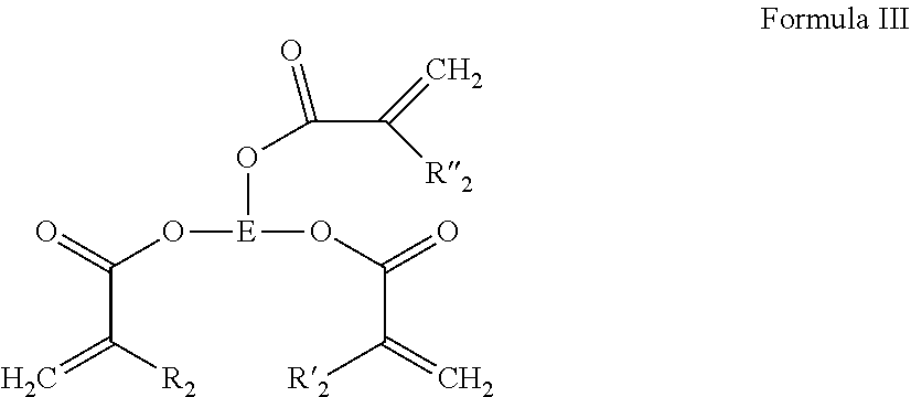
C(C([R2])=C)(=O)O[E](OC(=O)C([R2])=C)OC(C([R2])=C)=O
